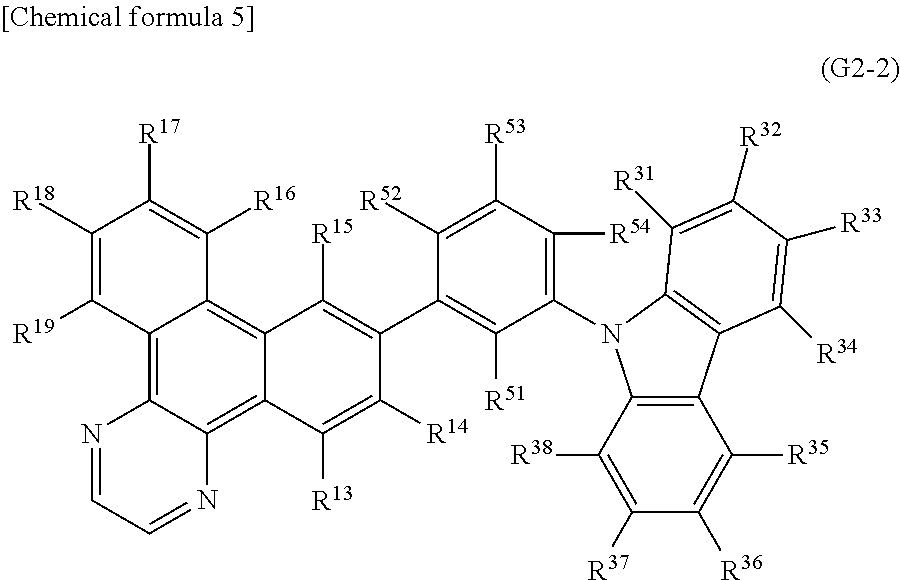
C12=C3C(=C4C(=C1C([R16])=C([R17])C([R18])=C2[R19])C([R15])=C(C1=C([R51])C(N2C5=C(C([R35])=C([R36])C([R37])=C5[R38])C5=C2C([R31])=C([R32])C([R33])=C5[R34])=C([R54])C([R53])=C1[R52])C([R14])=C4[R13])N=CC=N3
